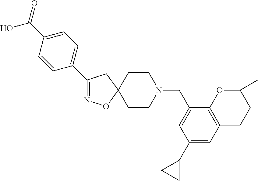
C1(C2=CC=C(C(O)=O)C=C2)=NOC2(C1)CCN(CC1=CC(C3CC3)=CC3=C1OC(C)(C)CC3)CC2
